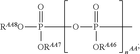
O(P([RAA8O])(=O)[ORAA7])P(C)(=O)[ORAA6]
